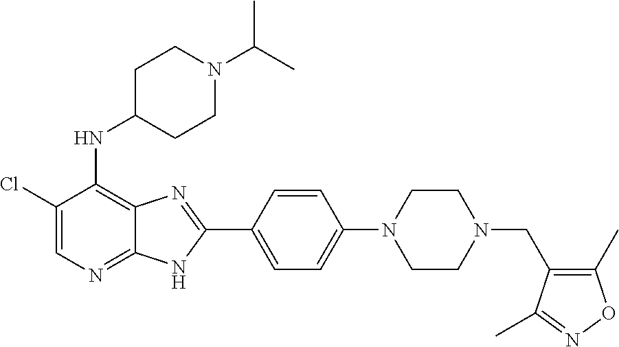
C1(Cl)=CN=C2C(=C1NC1CCN(C(C)C)CC1)N=C(C1=CC=C(N3CCN(CC4=C(C)ON=C4C)CC3)C=C1)N2
